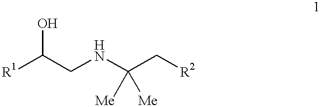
[R1]C(CNC(C[R2])([Me])[Me])O
